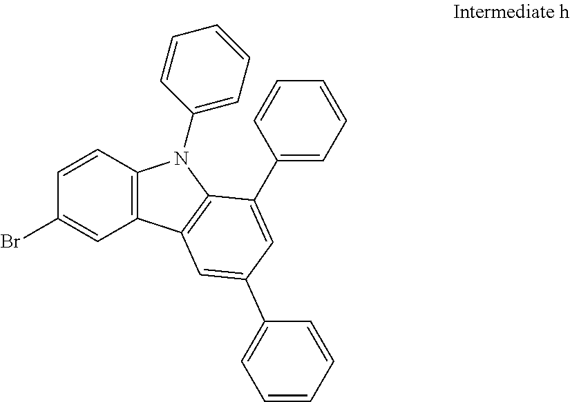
C1=CC2=C(C=C1Br)C1=C(N2C2=CC=CC=C2)C(C2=CC=CC=C2)=CC(C2=CC=CC=C2)=C1
